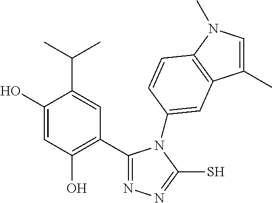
C1(C2=NN=C(S)N2C2=CC3=C(N(C)C=C3C)C=C2)=C(O)C=C(O)C(C(C)C)=C1
